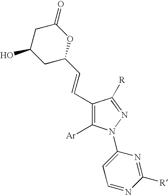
C1(C=CC2OC(=O)CC(O)C2)=C([Ar])N(C2=CC=NC([R])=N2)N=C1[R]
